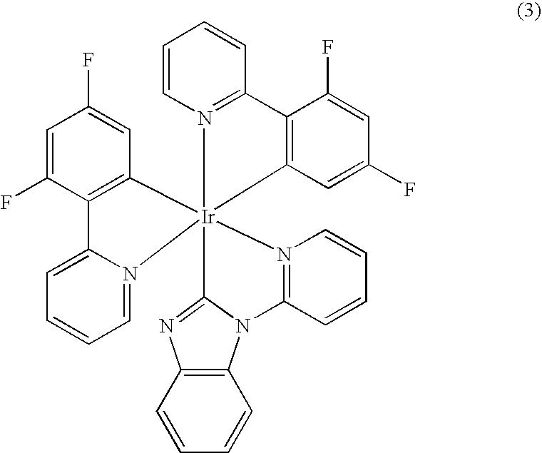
C12=C(C=CC=C1)N=C1N2C2=N(C=CC=C2)[Ir]123(N1=C(C=CC=C1)C1=C2C=C(F)C=C1F)C1=C(C(F)=CC(F)=C1)C1=CC=CC=N31
